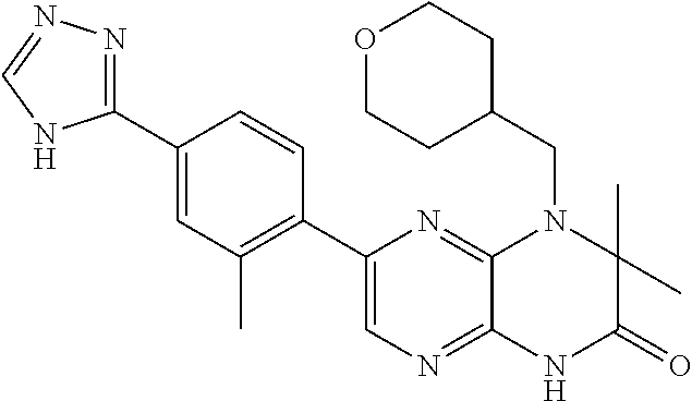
C12=NC=C(C3=C(C)C=C(C4=NN=CN4)C=C3)N=C1N(CC1CCOCC1)C(C)(C)C(=O)N2
